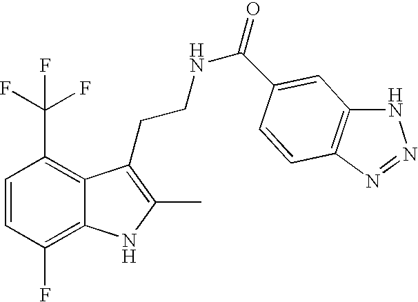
C1=CC(F)=C2C(=C1C(F)(F)F)C(CCNC(=O)C1=CC3=C(N=NN3)C=C1)=C(C)N2
